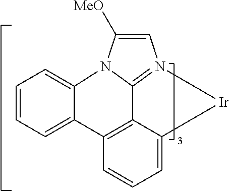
C1=CC=C2C(=C1)N1C3=N(C=C1[MeO])[Ir]C1=CC=CC2=C13
